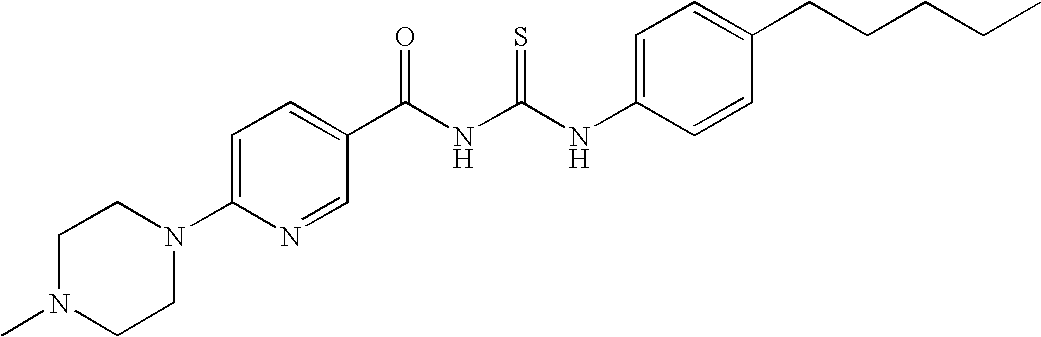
C(NC(NC1=CC=C(CCCCC)C=C1)=S)(=O)C1=CC=C(N2CCN(C)CC2)N=C1
